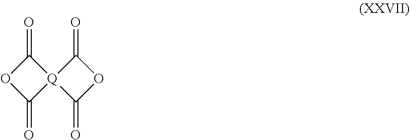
C1(=O)OC(=O)[Q]12C(=O)OC2=O
